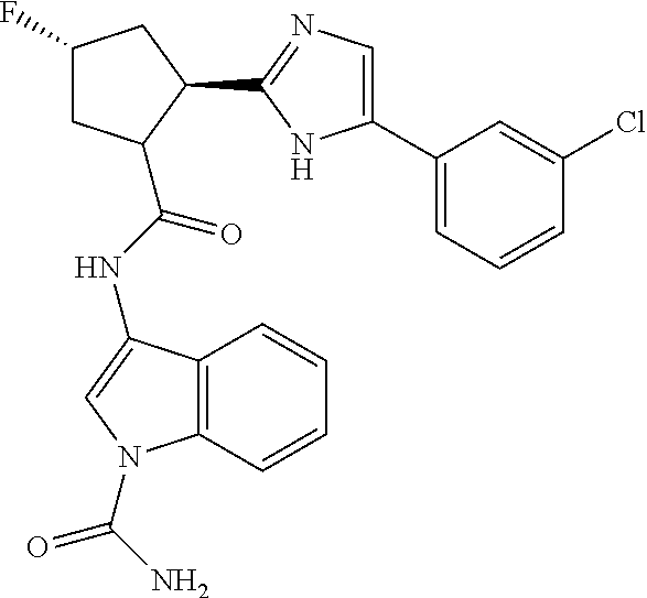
C1C(F)CC(C2=NC=C(C3=CC=CC(Cl)=C3)N2)C1C(NC1=CN(C(N)=O)C2=C1C=CC=C2)=O
